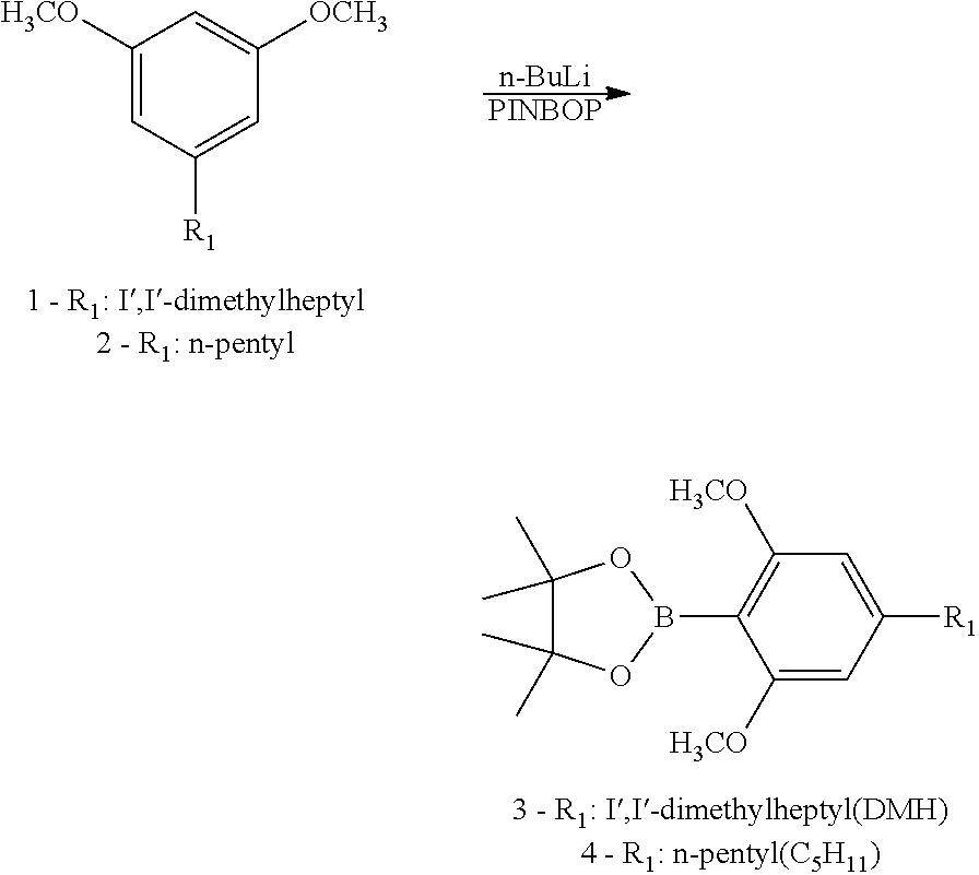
C1(C)(C)C(C)(C)OB(C2=C([H3CO])C=C([R1])C=C2[H3CO])O1.C1([H3CO])=CC([R1])=CC([OCH3])=C1.[n-BuLi].[PINBOP]
